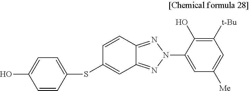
C1=CC(SC2=CC3=NN(C4=CC([Me])=CC([t-Bu])=C4O)N=C3C=C2)=CC=C1O
